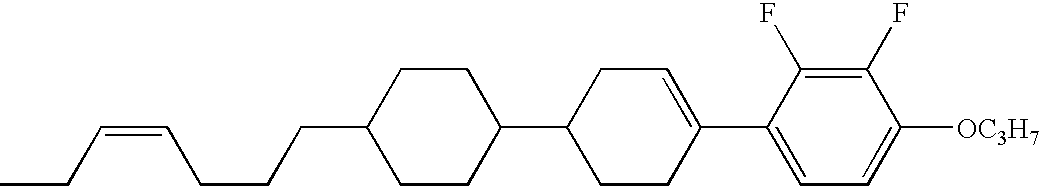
C1(F)=C(F)C(C2=CCC(C3CCC(CCCC=CCC)CC3)CC2)=CC=C1[OC3H7]
